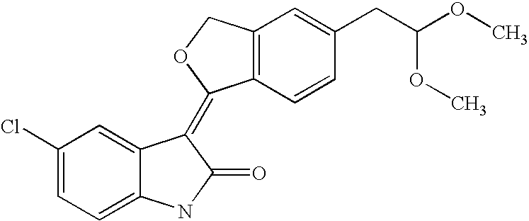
C1=C2C(=CC=C1Cl)NC(=O)C2=C1C2=C(CO1)C=C(CC(OC)OC)C=C2
